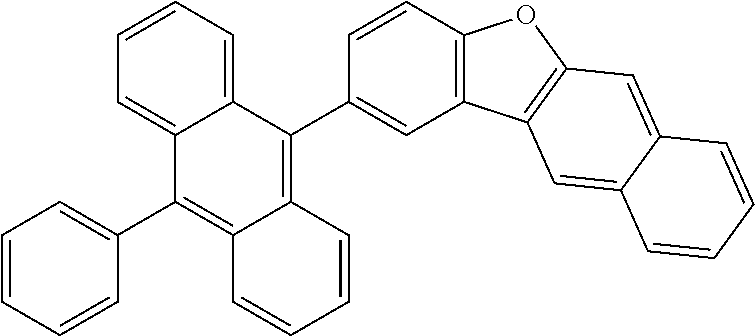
C1=CC=CC(C2=C3C(=C(C4=CC5=C(C=C4)OC4=C5C=C5C(=C4)C=CC=C5)C4=CC=CC=C24)C=CC=C3)=C1
